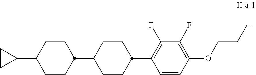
C1CC(C2CC2)CCC1C1CCC(C2=C(F)C(F)=C(OCCC)C=C2)CC1
